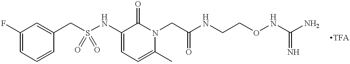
C1(F)=CC=CC(CS(NC2=CC=C(C)N(CC(NCCONC(N)=N)=O)C2=O)(=O)=O)=C1
